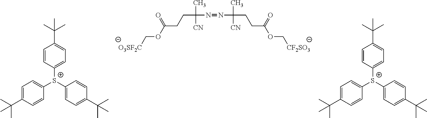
C(C(N=NC(CCC(OC[CF2SO3])=O)(C)[CN])(C)[CN])CC(OC[O3SF2C])=O.C1=C(C(C)(C)C)C=CC([S+](C2=CC=C(C(C)(C)C)C=C2)C2=CC=C(C(C)(C)C)C=C2)=C1.C1=C(C(C)(C)C)C=CC([S+](C2=CC=C(C(C)(C)C)C=C2)C2=CC=C(C(C)(C)C)C=C2)=C1
